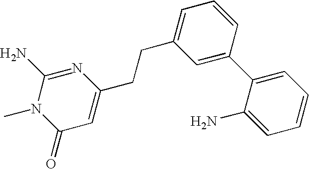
N1(C)C(=O)C=C(CCC2=CC=CC(C3=CC=CC=C3N)=C2)N=C1N
